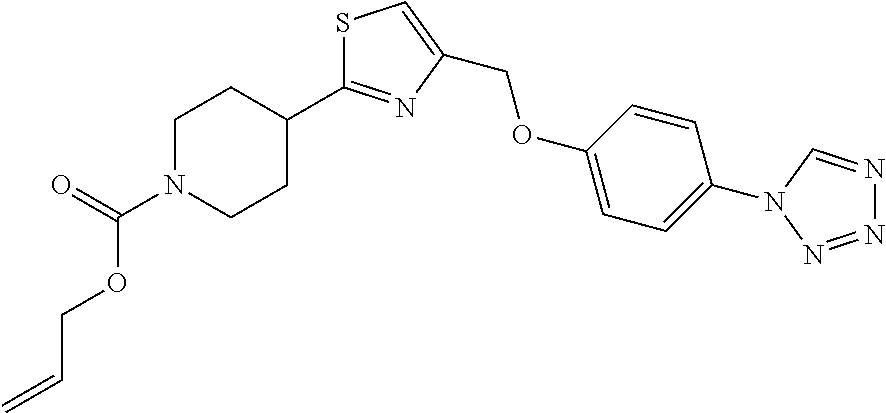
S1C=C(COC2=CC=C(N3C=NN=N3)C=C2)N=C1C1CCN(C(=O)OCC=C)CC1
